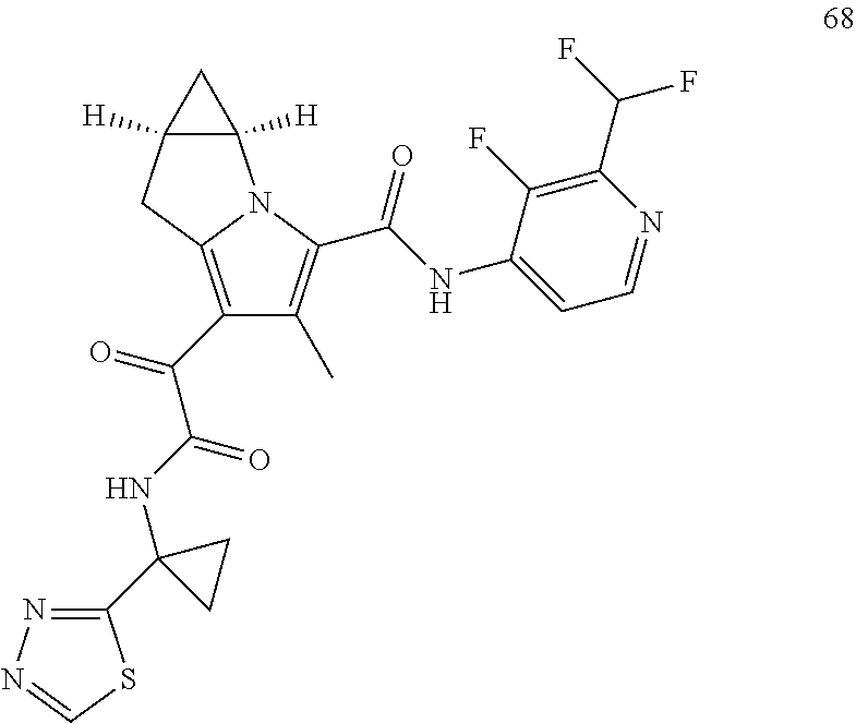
C1(C(=O)C(NC2(C3=NN=CS3)CC2)=O)=C2N(C(C(NC3=CC=NC(C(F)F)=C3F)=O)=C1C)C1([H])C([H])(C2)C1
